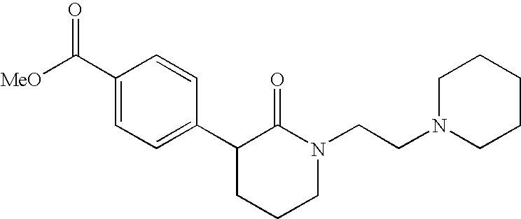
[MeO]C(C1=CC=C(C2CCCN(CCN3CCCCC3)C2=O)C=C1)=O
